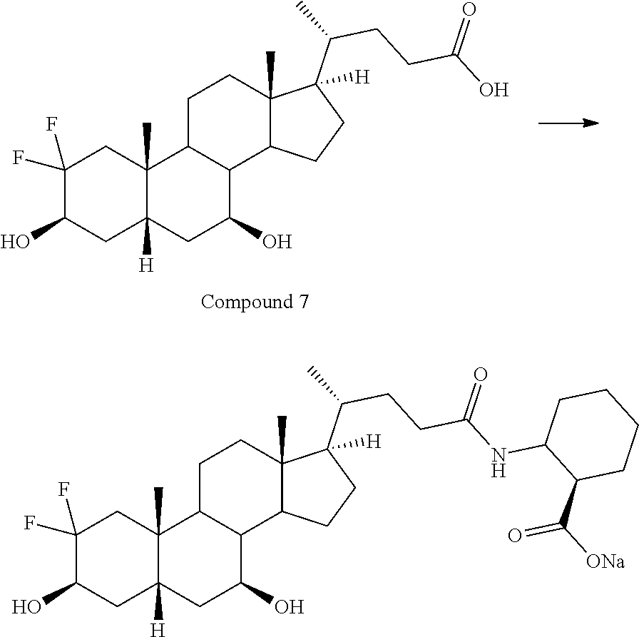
C1(F)(F)C(O)CC2([H])C(C)(C1)C1C(C(O)C2)C2C(C)(CC1)C(C(C)CCC(O)=O)([H])CC2.C1(F)(F)C(O)CC2([H])C(C)(C1)C1C(C(O)C2)C2C(C)(CC1)C(C(C)CCC(NC1C(C([ONa])=O)CCCC1)=O)([H])CC2
